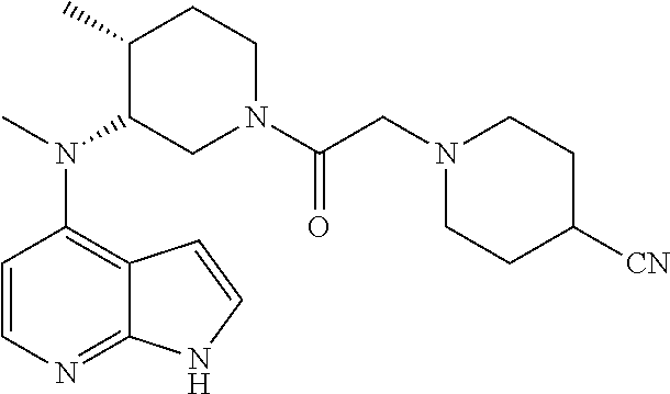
C12=C(N(C)C3CN(C(=O)CN4CCC([CN])CC4)CCC3C)C=CN=C1NC=C2
